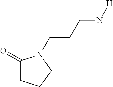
C1(=O)CCCN1CCCN[H]
